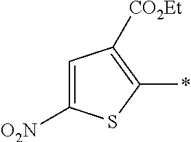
C1=C([O2N])SC(*)=C1[CO2Et]
